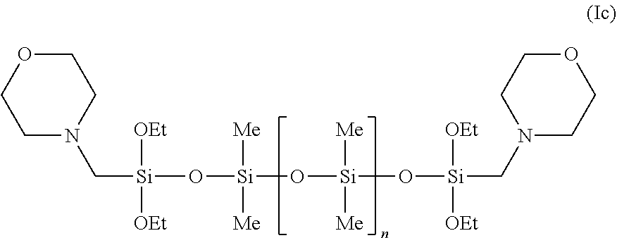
C([Si]([OEt])(O[Si](O[Si]([Me])([Me])O[Si](CN1CCOCC1)([OEt])[OEt])([Me])[Me])[OEt])N1CCOCC1
